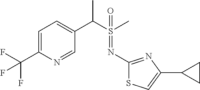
C1=C(C(F)(F)F)N=CC(C(S(C)(=O)=NC2=NC(C3CC3)=CS2)C)=C1
